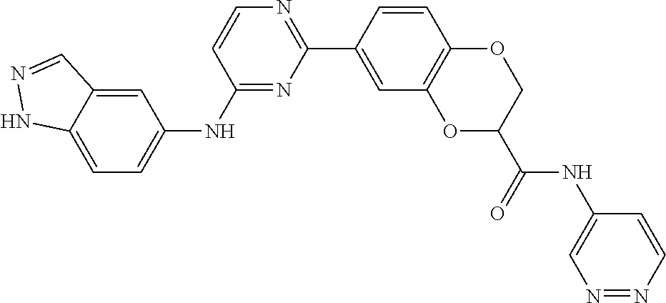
C1(NC2=CC=C3C(=C2)C=NN3)=NC(C2=CC3=C(C=C2)OCC(C(=O)NC2=CN=NC=C2)O3)=NC=C1
